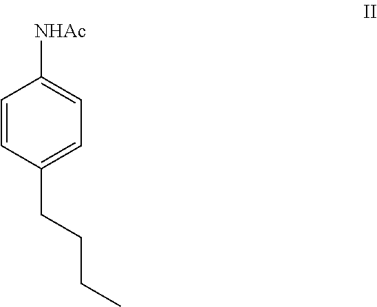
C1=CC(CCCC)=CC=C1[NHAc]
